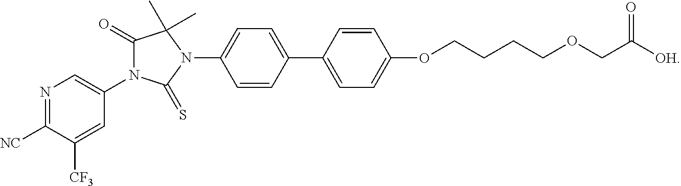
C1(C2=CC=C(OCCCCOCC([OH])=O)C=C2)=CC=C(N2C(C)(C)C(=O)N(C3=CN=C([NC])C([CF3])=C3)C2=S)C=C1
